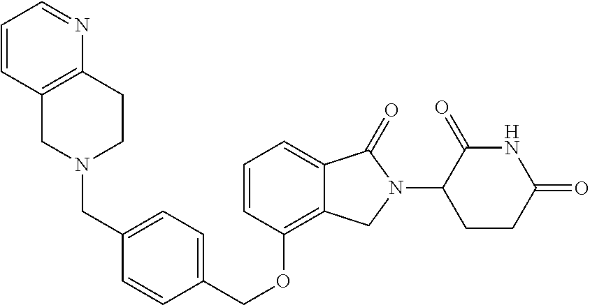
C(OC1=C2C(=CC=C1)C(=O)N(C1C(=O)NC(=O)CC1)C2)C1=CC=C(CN2CCC3=C(C2)C=CC=N3)C=C1
